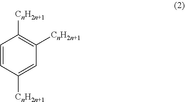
C1=CC([CnH2n+1])=CC([CnH2n+1])=C1[CnH2n+1]
